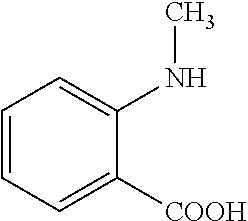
C1=CC=C([COOH])C(NC)=C1
